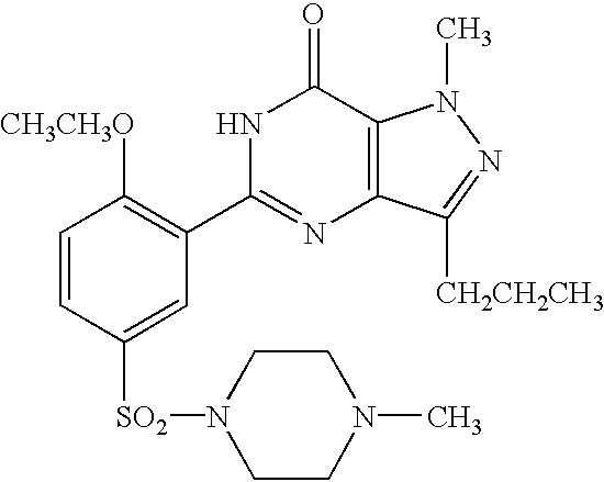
C1=CC([SO2]N2CCN(C)CC2)=CC(C2=NC3=C(C(=O)N2)N(C)N=C3[CH2CH2CH3])=C1[CH3CH3O]
